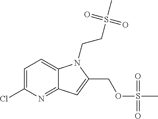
C1=C(Cl)N=C2C(=C1)N(CCS(C)(=O)=O)C(COS(C)(=O)=O)=C2
